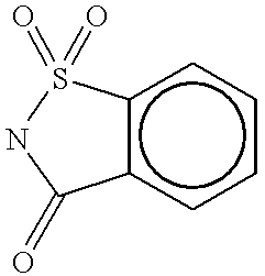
c12c(cccc1)C(=O)NS2(=O)=O
